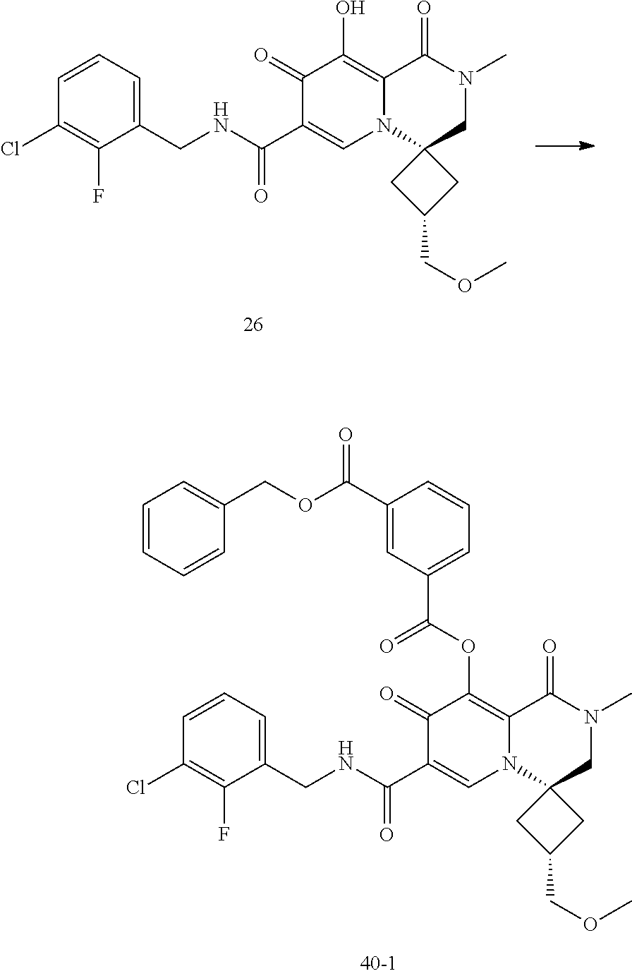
C1(Cl)=C(F)C(CNC(C2=CN3C(=C(O)C2=O)C(=O)N(C)CC32CC(COC)C2)=O)=CC=C1.C1(Cl)=C(F)C(CNC(C2=CN3C(=C(OC(=O)C4=CC=CC(C(OCC5=CC=CC=C5)=O)=C4)C2=O)C(=O)N(C)CC32CC(COC)C2)=O)=CC=C1
